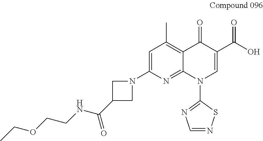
C1=C(N2CC(C(NCCOCC)=O)C2)N=C2C(=C1C)C(=O)C(C(O)=O)=CN2C1=NC=NS1
